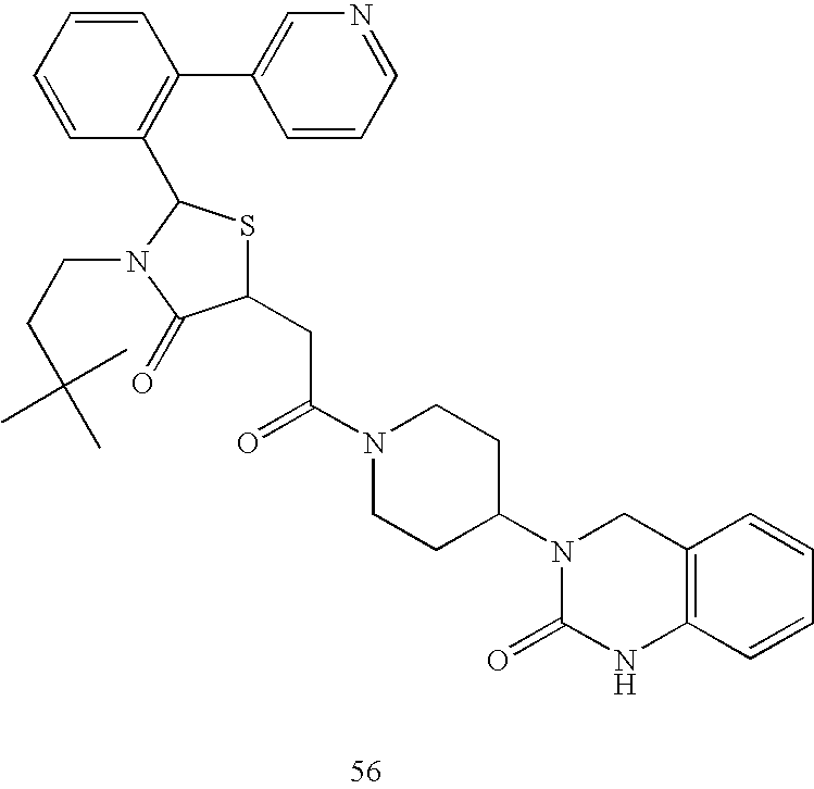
C1(CC(N2CCC(N3C(=O)NC4=C(C3)C=CC=C4)CC2)=O)SC(C2=C(C3=CN=CC=C3)C=CC=C2)N(CCC(C)(C)C)C1=O
